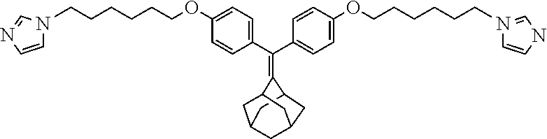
C(C1=CC=C(OCCCCCCN2C=CN=C2)C=C1)(C1=CC=C(OCCCCCCN2=CNC=C2)C=C1)=C1C2CC3CC(C2)CC1C3
